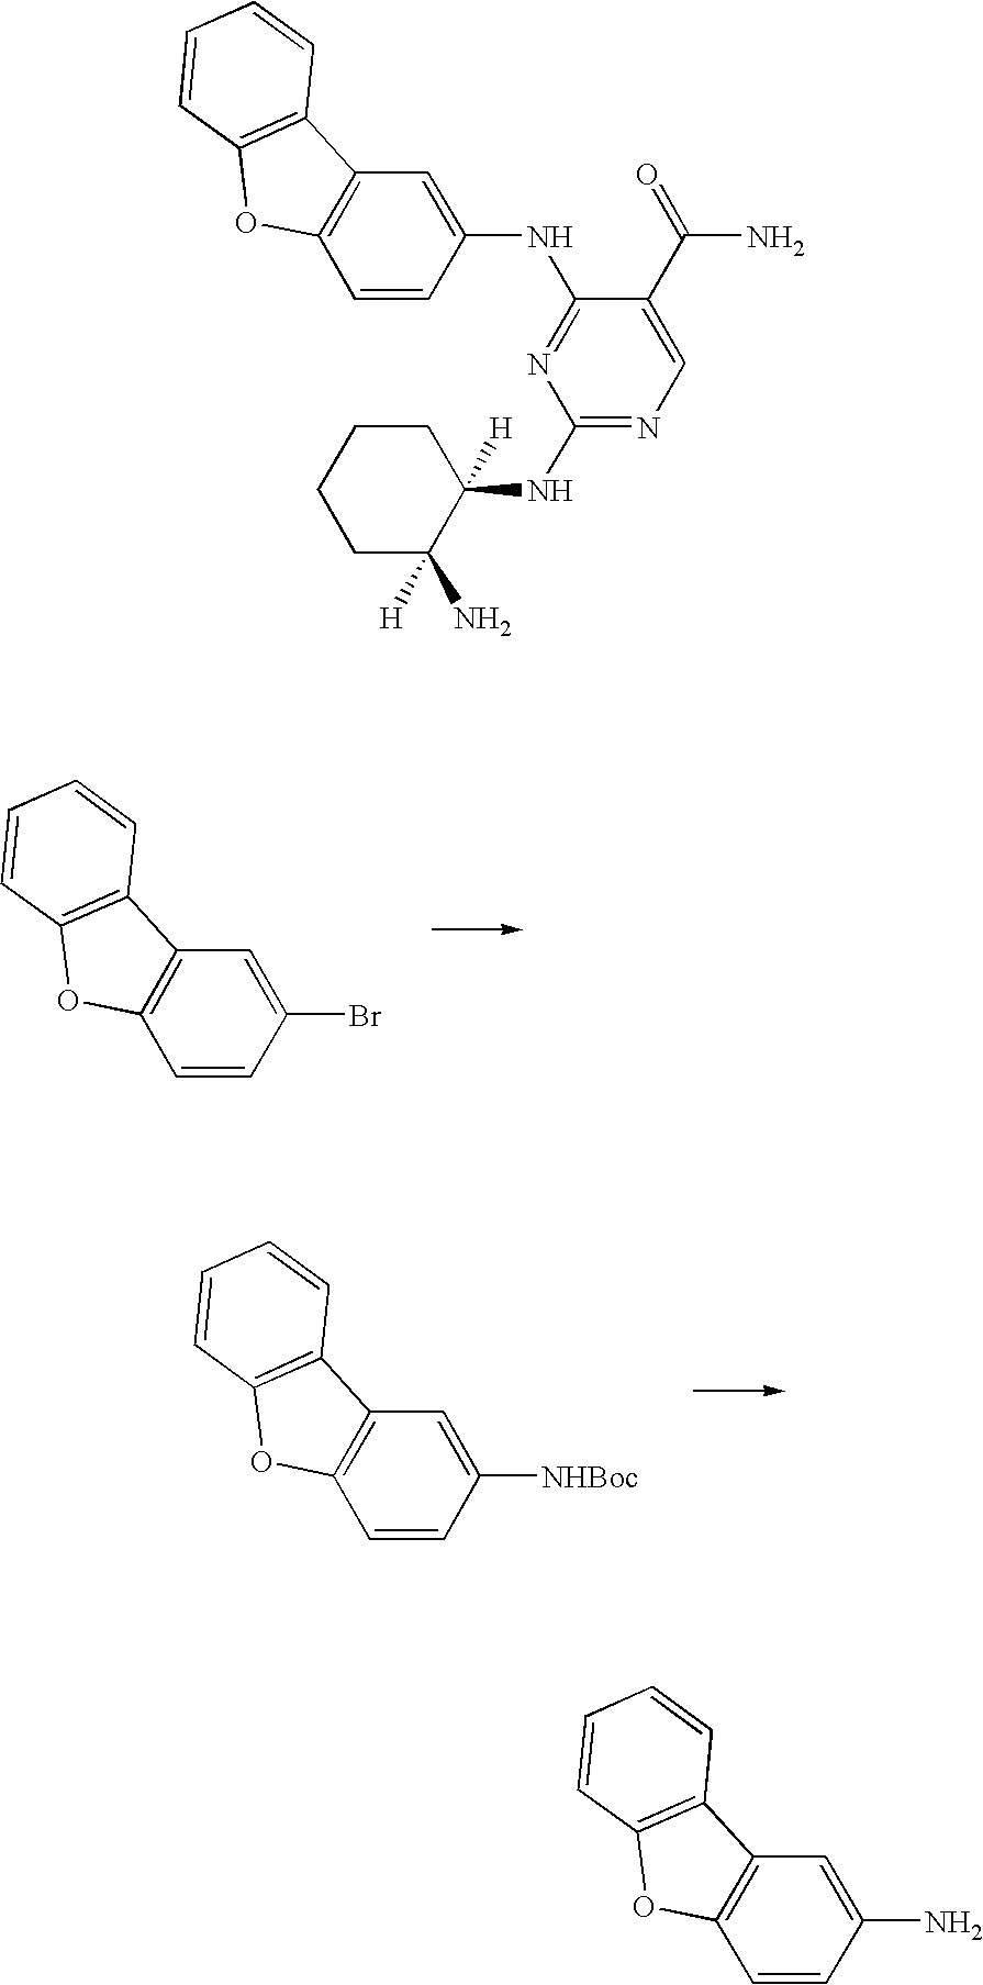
BrC1=CC2=C(C=C1)OC1=C2C=CC=C1.[NHBoc]C1=CC2=C(C=C1)OC1=C2C=CC=C1.N1=C(NC2=CC3=C(C=C2)OC2=C3C=CC=C2)C(C(=O)N)=CN=C1NC1([H])CCCCC1(N)[H].NC1=CC2=C(C=C1)OC1=C2C=CC=C1
